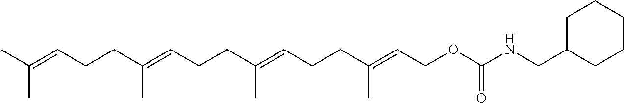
CC(=CCCC(=CCCC(=CCCC(=CCOC(NCC1CCCCC1)=O)C)C)C)C
